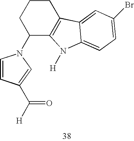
C1(N2C=CC(C(=O)[H])=C2)C2=C(CCC1)C1=CC(Br)=CC=C1N2[H]
